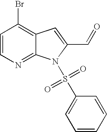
BrC1=C2C(=NC=C1)N(S(C1=CC=CC=C1)(=O)=O)C(C=O)=C2
